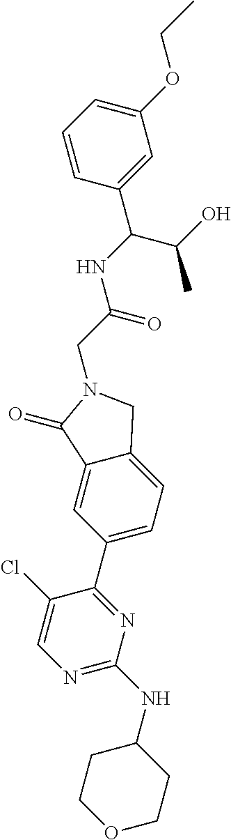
N(C(CN1CC2=CC=C(C3=NC(NC4CCOCC4)=NC=C3Cl)C=C2C1=O)=O)C(C(C)O)C1=CC(OCC)=CC=C1
